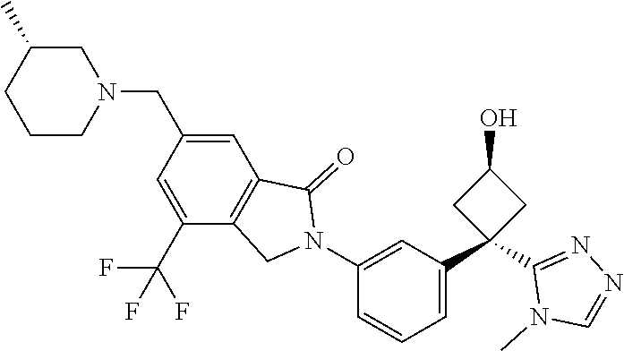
C1CN(CC2=CC3=C(C(C(F)(F)F)=C2)CN(C2=CC(C4(C5=NN=CN5C)CC(O)C4)=CC=C2)C3=O)CC(C)C1
